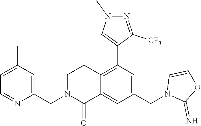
C1(CN2C(=O)C3=CC(CN4C(=N)OC=C4)=CC(C4=CN(C)N=C4[CF3])=C3CC2)=CC(C)=CC=N1
